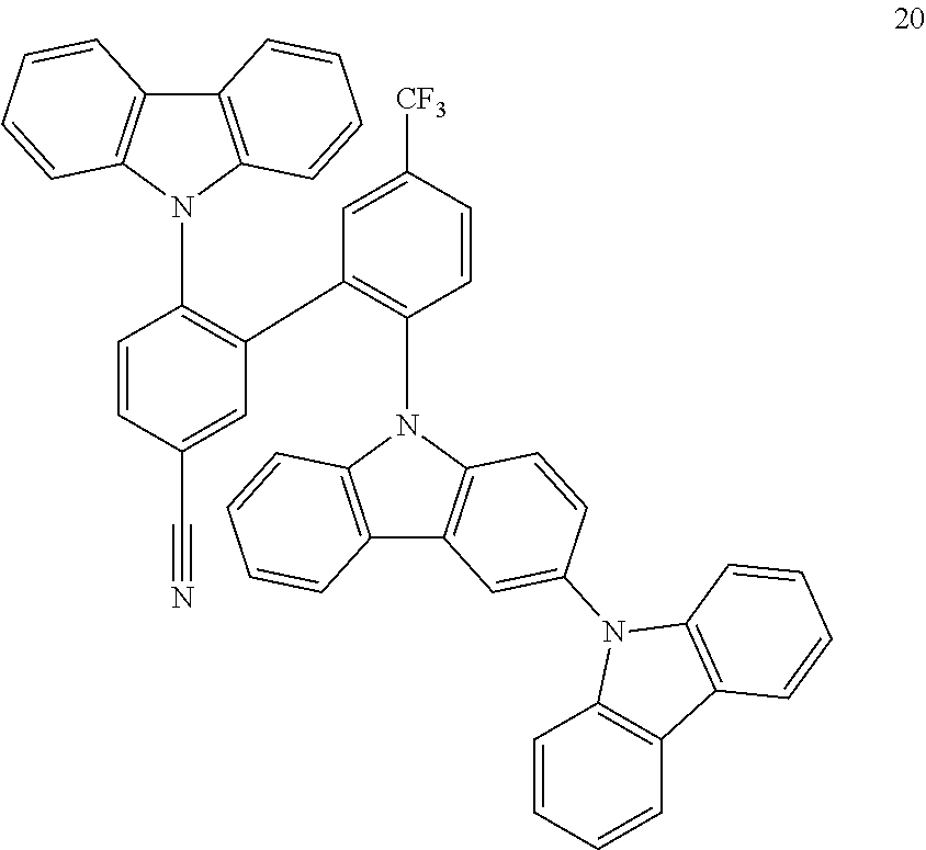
C1=CC(C#N)=CC(C2=C(N3C4=C(C5=C3C=CC(N3C6=C(C=CC=C6)C6=C3C=CC=C6)=C5)C=CC=C4)C=CC([CF3])=C2)=C1N1C2=C(C3=C1C=CC=C3)C=CC=C2
